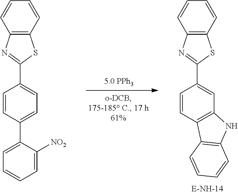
C1=CC2=C(C=C1C1=NC3=C(S1)C=CC=C3)NC1=C2C=CC=C1.C1=CC=C([NO2])C(C2=CC=C(C3=NC4=C(S3)C=CC=C4)C=C2)=C1
